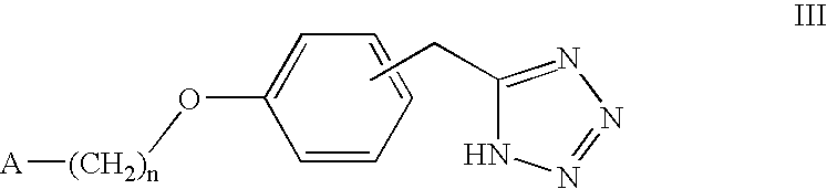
C1=CC=CC(O[(CH2)n][A])=C1.CCC1=NN=NN1
